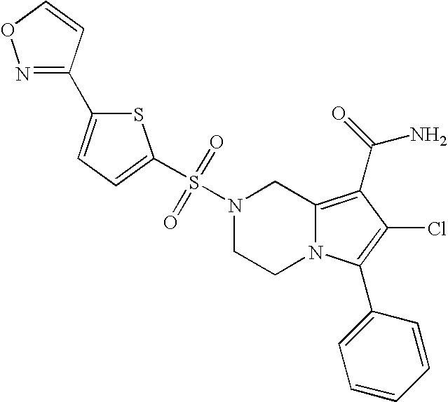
S(N1CCN2C(=C(C(N)=O)C(Cl)=C2C2=CC=CC=C2)C1)(=O)(=O)C1=CC=C(C2=NOC=C2)S1
